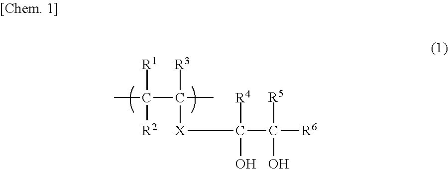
CC(C(C)([R3])[X]C(C([R6])([R5])O)([R4])O)([R1])[R2]
